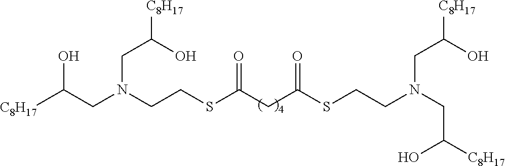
C(CN(CC(O)[C8H17])CCSC(CC(=O)SCCN(CC(O)[C8H17])CC(O)[C8H17])=O)(O)[C8H17]
